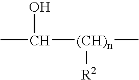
CC([(CH)n](C)[R2])O
